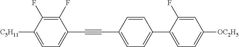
C1(F)=C(F)C([C5H11])=CC=C1C#CC1=CC=C(C2=CC=C([OC2H5])C=C2F)C=C1
